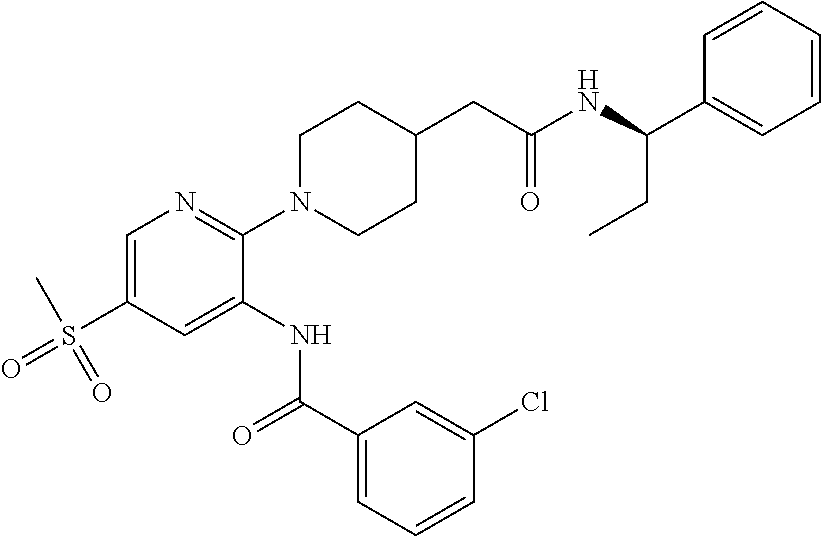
C1=C(S(C)(=O)=O)C=C(NC(C2=CC=CC(Cl)=C2)=O)C(N2CCC(CC(NC(C3=CC=CC=C3)CC)=O)CC2)=N1
